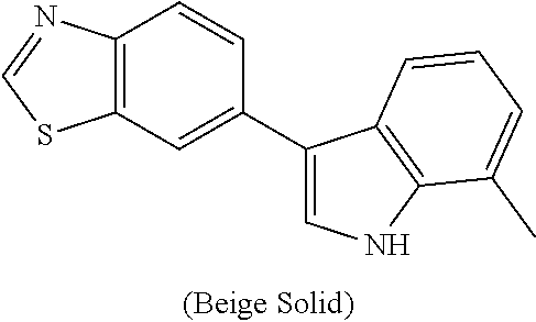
C12=C(C=CC(C3=CNC4=C3C=CC=C4C)=C1)N=CS2
